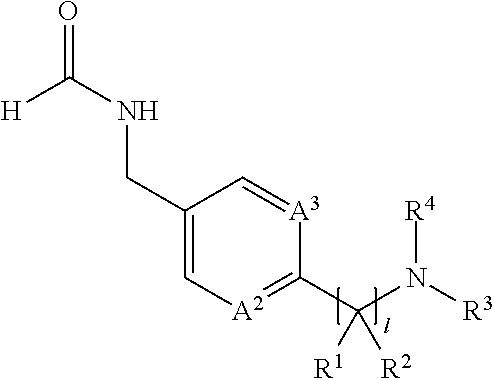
C(C1=C[A2]=C(C(N([R3])[R4])([R1])[R2])[A3]=C1)NC([H])=O
